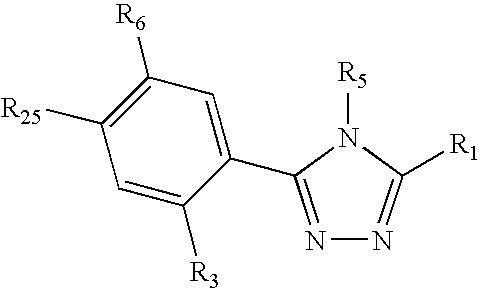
C1=C([R3])C(C2=NN=C([R1])N2[R5])=CC([R6])=C1[R25]
